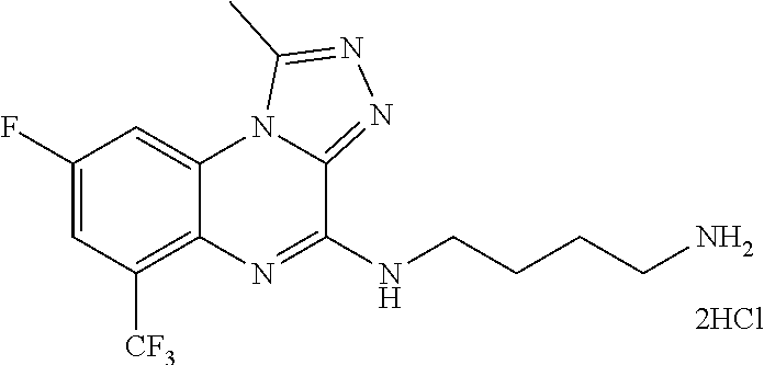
C1(F)=CC([CF3])=C2C(=C1)N1C(=NN=C1C)C(NCCCCN)=N2
